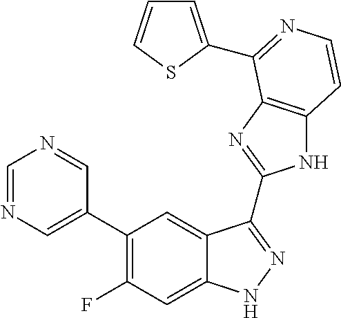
C1=C(C2=C(F)C=C3C(=C2)C(C2=NC4=C(N2)C=CN=C4C2=CC=CS2)=NN3)C=NC=N1
